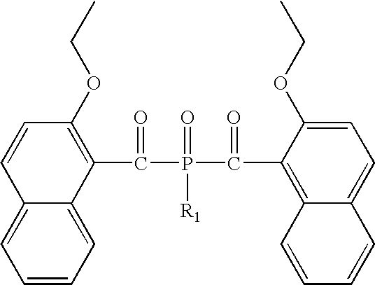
C1=CC=C2C(=C1)C=CC(OCC)=C2C(P(C(C1=C2C(=CC=C1OCC)C=CC=C2)=O)([R1])=O)=O
